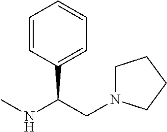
C1=CC(C(CN2CCCC2)NC)=CC=C1
